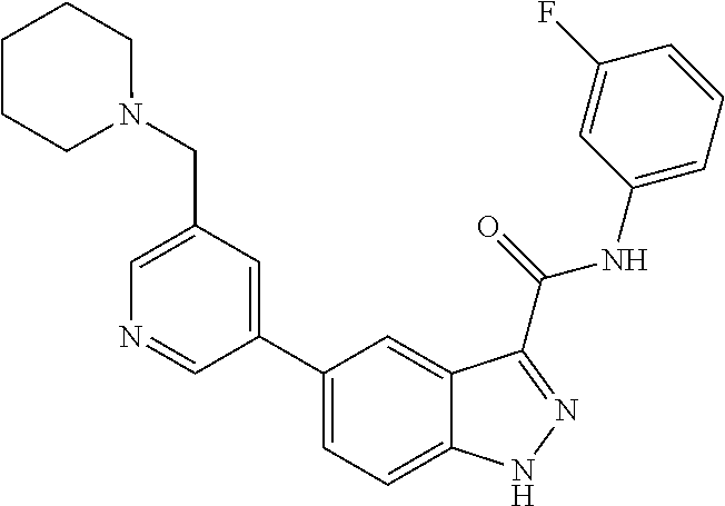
C1(CN2CCCCC2)=CN=CC(C2=CC=C3C(=C2)C(C(NC2=CC=CC(F)=C2)=O)=NN3)=C1
